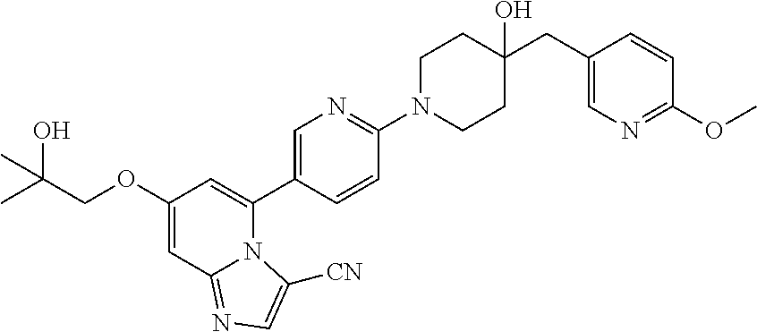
C1(OCC(C)(O)C)=CC2=NC=C([CN])N2C(C2=CN=C(N3CCC(CC4=CN=C(OC)C=C4)(O)CC3)C=C2)=C1
